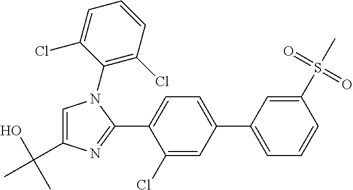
C1(C2=CC=CC(S(C)(=O)=O)=C2)=CC=C(C2=NC(C(O)(C)C)=CN2C2=C(Cl)C=CC=C2Cl)C(Cl)=C1
